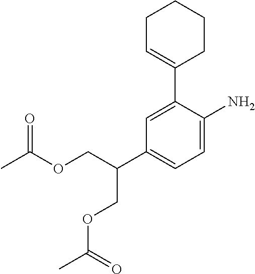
C1=C(C2=CCCCC2)C(N)=CC=C1C(COC(C)=O)COC(C)=O
